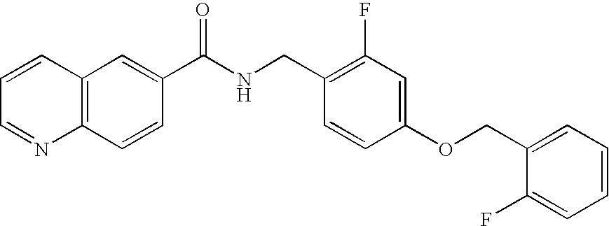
C1=CC=NC2=C1C=C(C(NCC1=C(F)C=C(OCC3=CC=CC=C3F)C=C1)=O)C=C2
